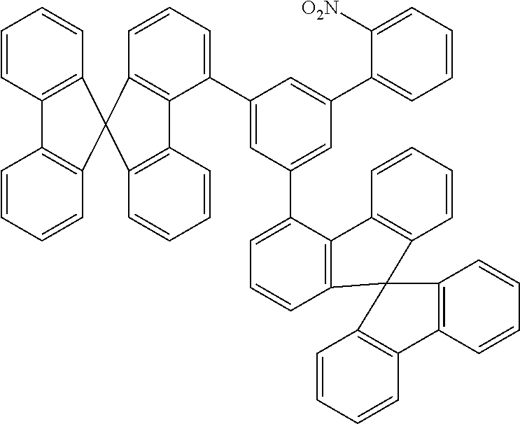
C1(C2=CC(C3=CC=CC4=C3C3=C(C=CC=C3)C43C4=C(C=CC=C4)C4=C3C=CC=C4)=CC(C3=CC=CC=C3[O2N])=C2)=CC=CC2=C1C1=C(C=CC=C1)C21C2=C(C=CC=C2)C2=C1C=CC=C2
